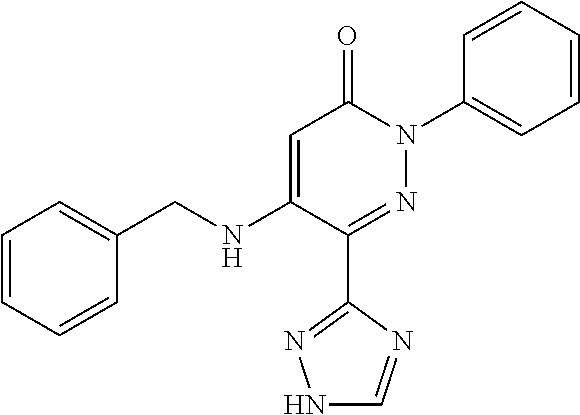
C1=CC=CC(CNC2=CC(=O)N(C3=CC=CC=C3)N=C2C2=NNC=N2)=C1
